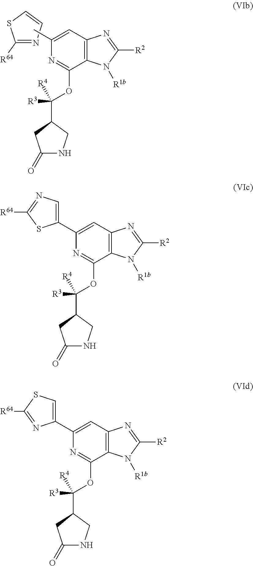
C1=C(C)N=C(OC([R3])([R4])C2CNC(=O)C2)C2=C1N=C([R2])N2[R1b].C1([R64])=NC=CS1.C1=C(C2=CN=C([R64])S2)N=C(OC([R3])([R4])C2CNC(=O)C2)C2=C1N=C([R2])N2[R1b].C1=C(C2=CSC([R64])=N2)N=C(OC([R3])([R4])C2CNC(=O)C2)C2=C1N=C([R2])N2[R1b]
